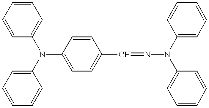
C1=CC=CC(N(C2=CC=CC=C2)C2=CC=C(C=NN(C3=CC=CC=C3)C3=CC=CC=C3)C=C2)=C1
